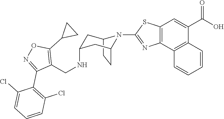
C12CCC(CC(NCC3=C(C4CC4)ON=C3C3=C(Cl)C=CC=C3Cl)C1)N2C1=NC2=C(C=C(C(O)=O)C3=C2C=CC=C3)S1
